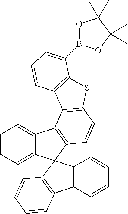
O1B(C2=CC=CC3=C2SC2=C3C3=C(C=C2)C2(C4=CC=CC=C43)C3=C(C=CC=C3)C3=C2C=CC=C3)OC(C)(C)C1(C)C
